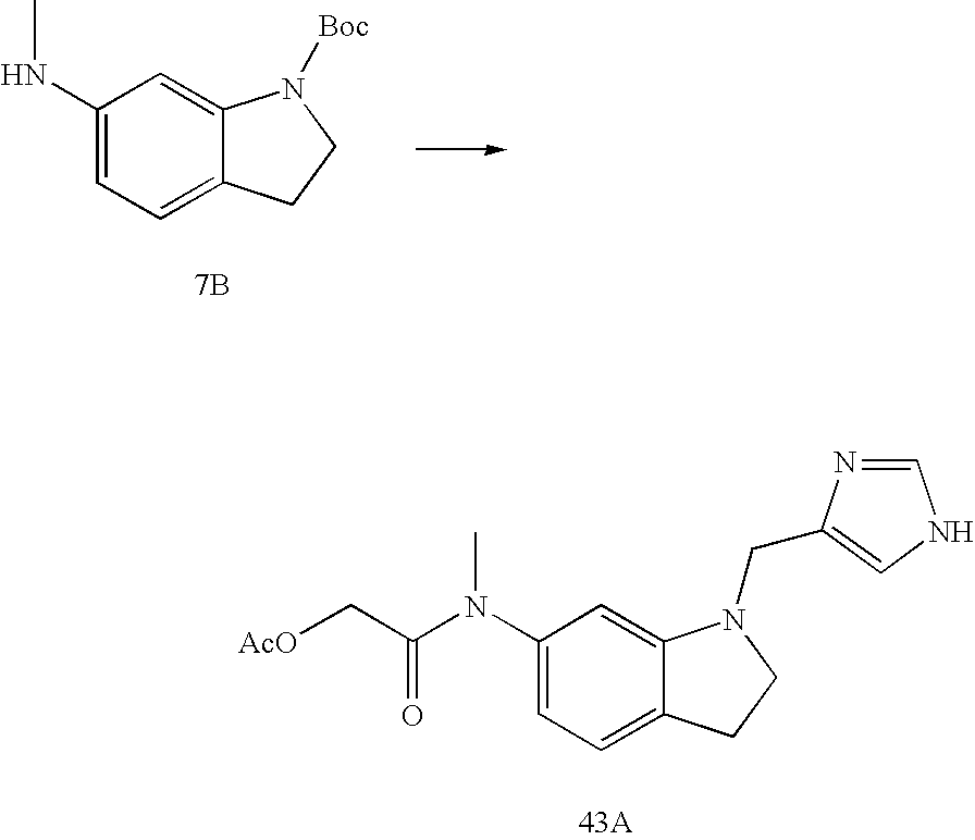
[AcO]CC(N(C1=CC=C2C(=C1)N(CC1=CNC=N1)CC2)C)=O.C1(NC)=CC=C2C(=C1)N([Boc])CC2.[7B]
